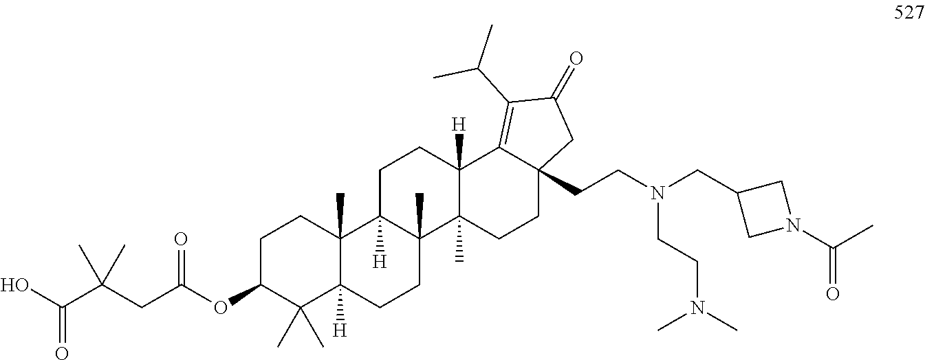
C1C(OC(CC(C(O)=O)(C)C)=O)C(C)(C)C2([H])C(C)(C1)C1([H])C(C)(CC2)C2(C)C([H])(CC1)C1=C(C(C)C)C(=O)CC1(CCN(CC1CN(C(C)=O)C1)CCN(C)C)CC2
